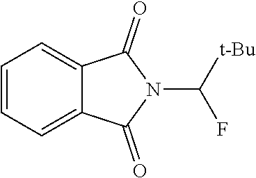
C1=CC=C2C(=C1)C(=O)N(C([t-Bu])F)C2=O
